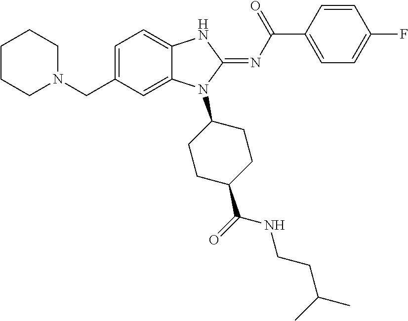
C1CCN(CC2=CC=C3C(=C2)N(C2CCC(C(NCCC(C)C)=O)CC2)C(=NC(C2=CC=C(F)C=C2)=O)N3)CC1
